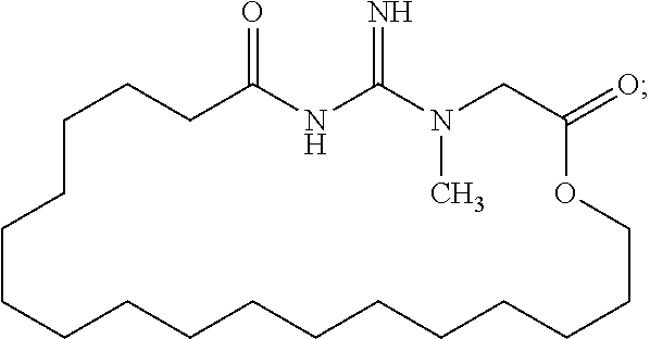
C1C(=O)NC(=N)N(C)CC(=O)OCCCCCCCCCCCCCCCC1
